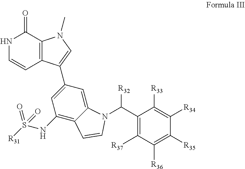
C1(=O)NC=CC2=C1N(C)C=C2C1=CC(NS(=O)([R31])=O)=C2C(=C1)N(C([R32])C1=C([R37])C([R36])=C([R35])C([R34])=C1[R33])C=C2
